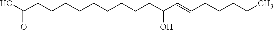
OC(=O)CCCCCCCCCC(O)C=CCCCCC
